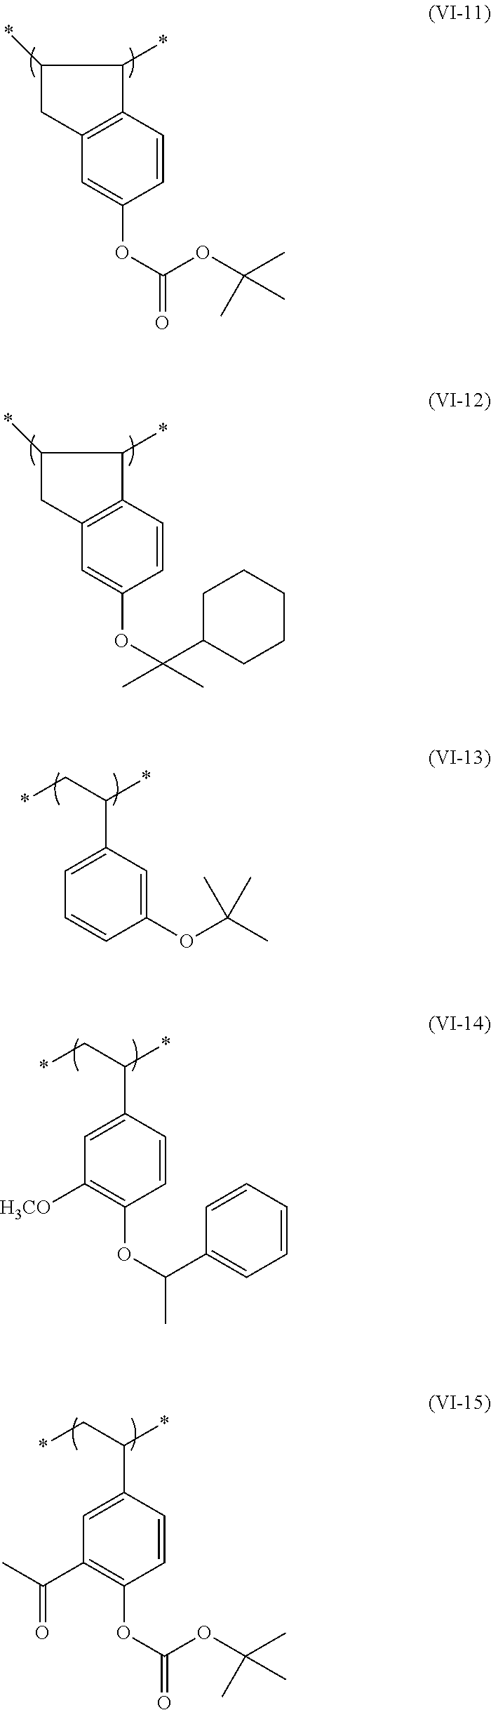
C1=CC2=C(C=C1OC(OC(C)(C)C)=O)CC(*)C2*.C1=CC2=C(C=C1OC(C1CCCCC1)(C)C)CC(*)C2*.*CC(*)C1=CC=CC(OC(C)(C)C)=C1.*CC(*)C1=CC([H3CO])=C(OC(C2=CC=CC=C2)C)C=C1.*CC(*)C1=CC(C(C)=O)=C(OC(OC(C)(C)C)=O)C=C1
